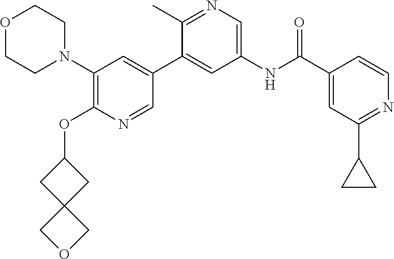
O1CCN(C2=C(OC3CC4(C3)COC4)N=CC(C3=CC(NC(C4=CC(C5CC5)=NC=C4)=O)=CN=C3C)=C2)CC1
